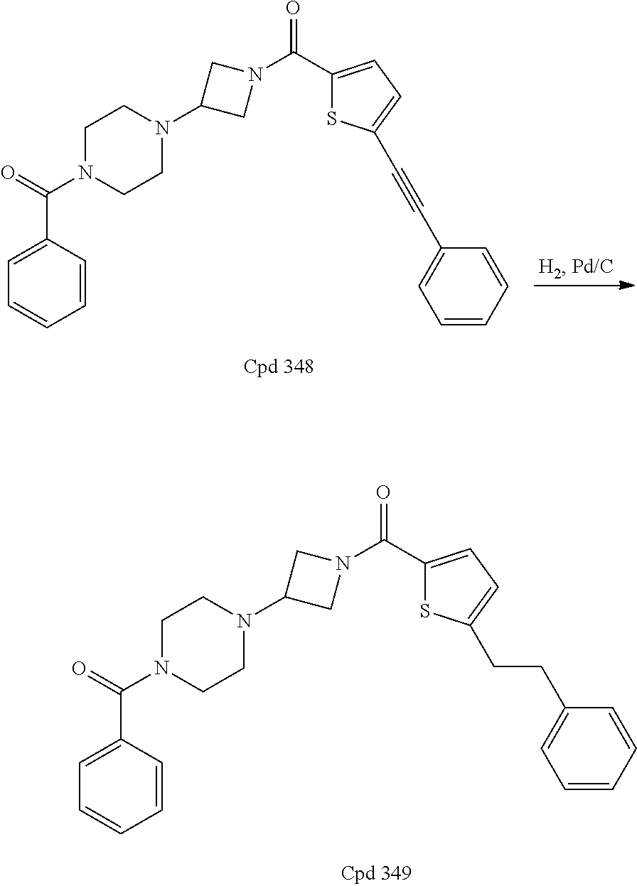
C(C1=CC=C(C(N2CC(N3CCN(C(C4=CC=CC=C4)=O)CC3)C2)=O)S1)CC1=CC=CC=C1.C1(C#CC2=CC=C(C(N3CC(N4CCN(C(C5=CC=CC=C5)=O)CC4)C3)=O)S2)=CC=CC=C1
